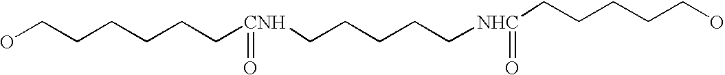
OCCCCCC[CNH](=O)CCCCC[NHC](=O)CCCCCO
